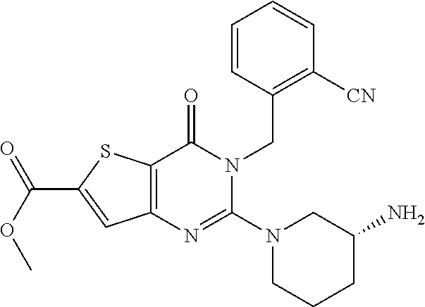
C12=C(SC(C(OC)=O)=C1)C(=O)N(CC1=C([CN])C=CC=C1)C(N1CCCC(N)C1)=N2
